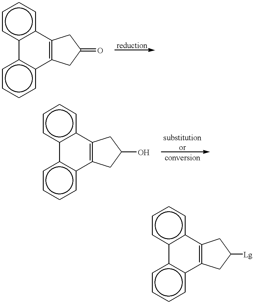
c1cccc2c1-c1c(cccc1)C1=C2CC(=O)C1.c1cccc2c1-c1c(cccc1)C1=C2CC(O)C1.c1cccc2c1-c1c(cccc1)C1=C2CC([Lg])C1
